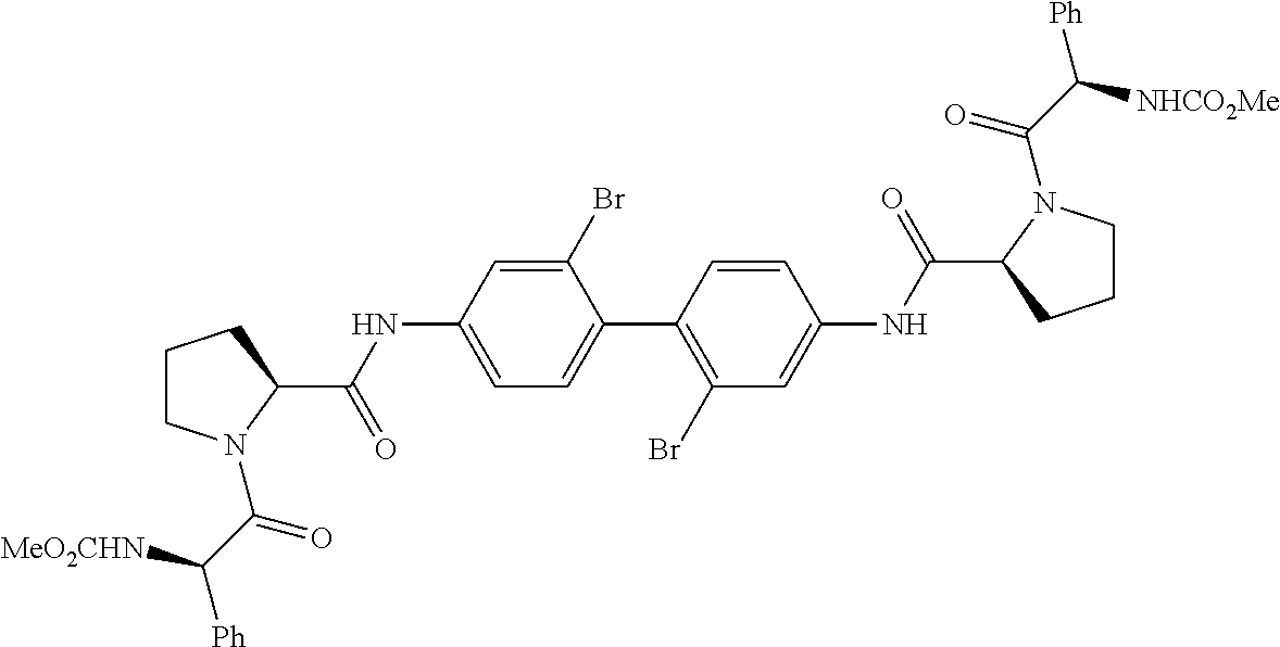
C1(Br)=CC(NC(C2CCCN2C(C([MeO2CHN])[Ph])=O)=O)=CC=C1C1=C(Br)C=C(NC(C2CCCN2C(C([NHCO2Me])[Ph])=O)=O)C=C1
